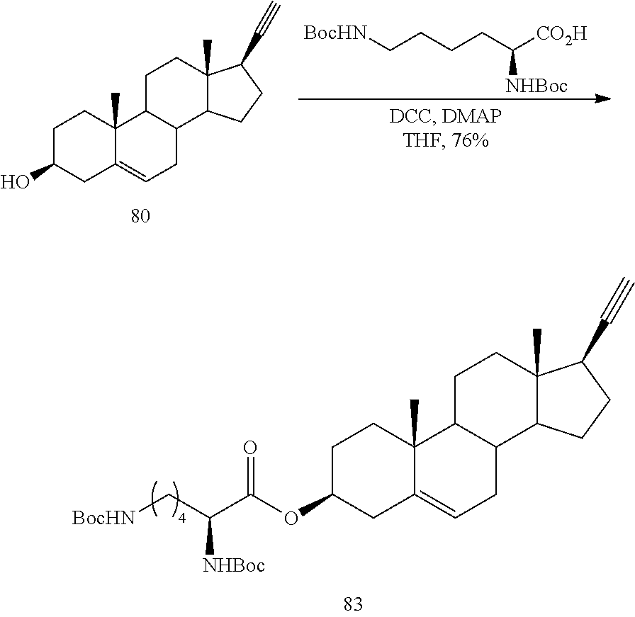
C1C(OC(C(C[BocHN])[NHBoc])=O)CC2=CCC3C(C2(C)C1)CCC1(C)C3CCC1C#C.[BocHN]CCCCC([CO2H])[NHBoc].C1C(O)CC2=CCC3C(C2(C)C1)CCC1(C)C3CCC1C#C
